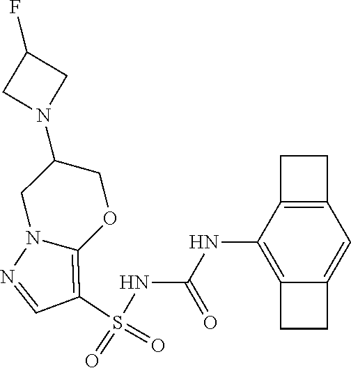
S(NC(NC1=C2C(=CC3=C1CC3)CC2)=O)(C1=C2N(N=C1)CC(N1CC(F)C1)CO2)(=O)=O
